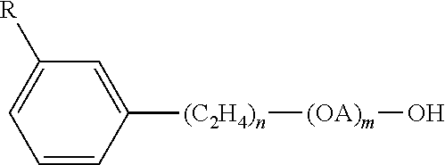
C1=C([(C2H4)n][(OA)m]O)C=CC=C1[R]
